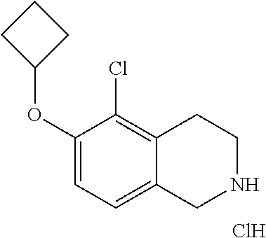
C1(OC2CCC2)=CC=C2C(=C1Cl)CCNC2.Cl
